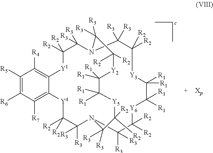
C12=C([R7])C([R6])=C([R5])C([R4])=C1[Y1]C([R2])([R2])C([R3])([R3])N1C([R3])([R3])C([R2])([R2])[Y3]C([R1])([R1])C([R1])([R1])[Y6]C([R2])([R2])C([R3])([R3])N(C([R3])([R3])C([R2])([R2])[Y4]2)C([R3])([R3])C([R2])([R2])[Y5]C([R1])([R1])C([R1])([R1])[Y2]C([R2])([R2])C1([R3])[R3]
